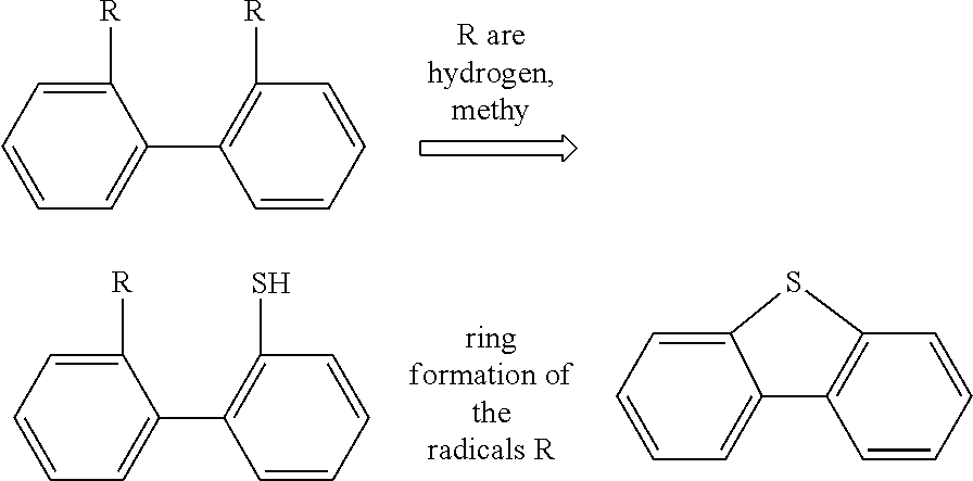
C1=CC=CC([R])=C1C1=CC=CC=C1[R].C1=CC=CC(S)=C1C1=CC=CC=C1[R].C1=CC=CC2=C1C1=CC=CC=C1S2
